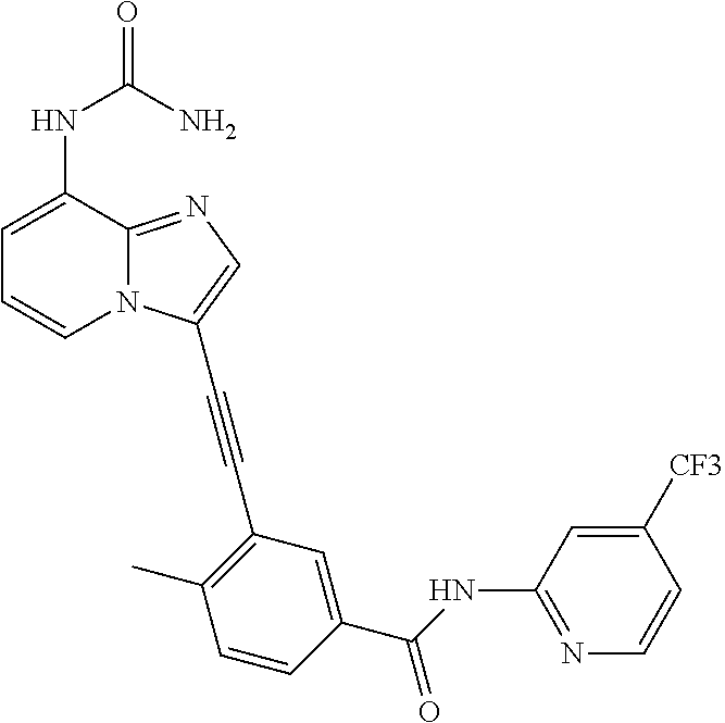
C1=C(NC(N)=O)C2=NC=C(C#CC3=C(C)C=CC(C(NC4=NC=CC([CF3])=C4)=O)=C3)N2C=C1
